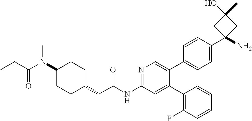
O=C(NC1=NC=C(C2=CC=C(C3(N)CC(C)(O)C3)C=C2)C(C2=C(F)C=CC=C2)=C1)CC1CCC(N(C(CC)=O)C)CC1
